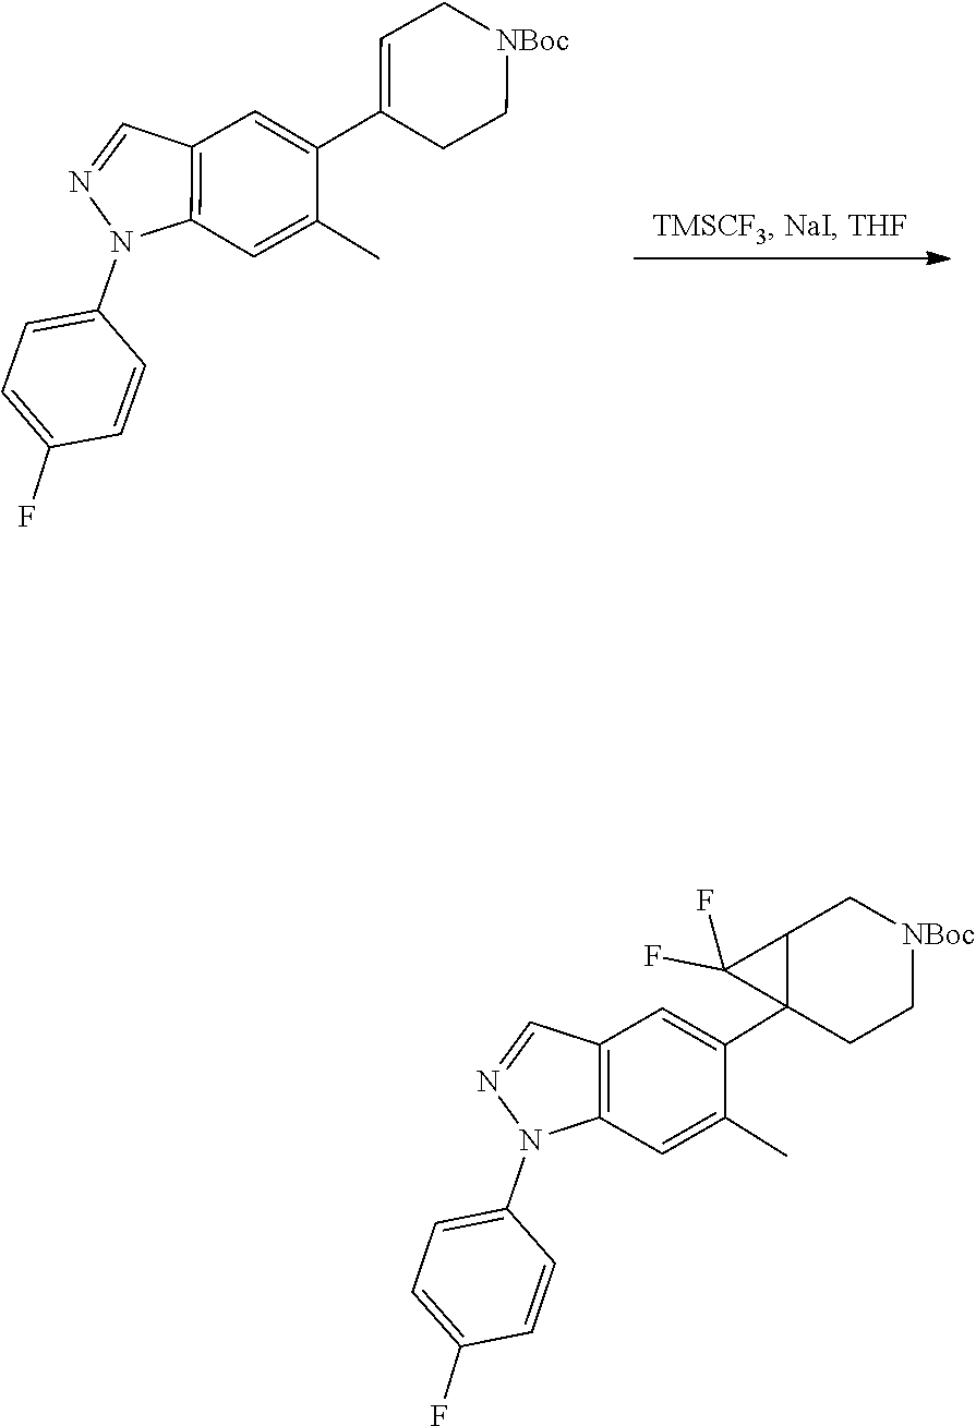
N1(C2=CC=C(F)C=C2)N=CC2=C1C=C(C)C(C1=CC[NBoc]CC1)=C2.N1(C2=CC=C(F)C=C2)N=CC2=C1C=C(C)C(C13C(F)(F)C1C[NBoc]CC3)=C2
